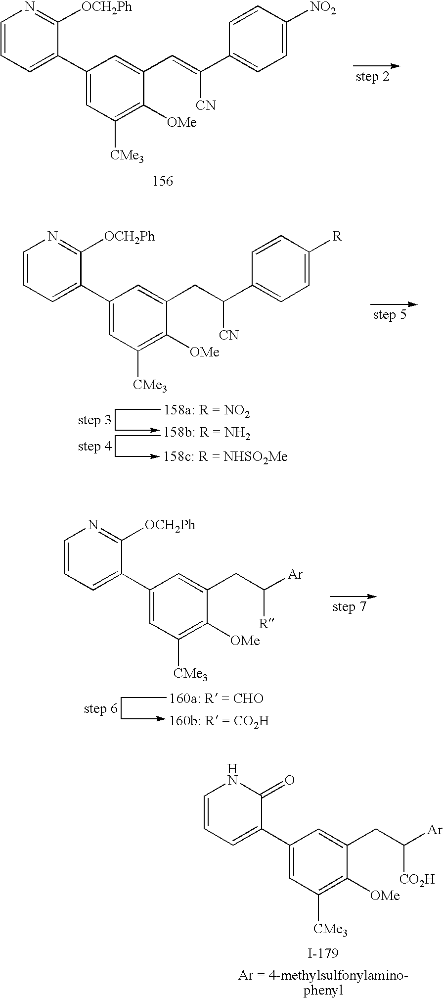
C1=CC=C(C2=CC([CMe3])=C([OMe])C(C=C(C3=CC=C([NO2])C=C3)[CN])=C2)C([OCH2Ph])=N1.C1=CC=C(C2=CC([CMe3])=C([OMe])C(CC(C3=CC=C([R])C=C3)[CN])=C2)C([OCH2Ph])=N1.C1=CC=C(C2=CC([CMe3])=C([OMe])C(CC([Ar])[R])=C2)C([OCH2Ph])=N1.C1=CC=C(C2=CC([CMe3])=C([OMe])C(CC([Ar])[CO2H])=C2)C(=O)N1
